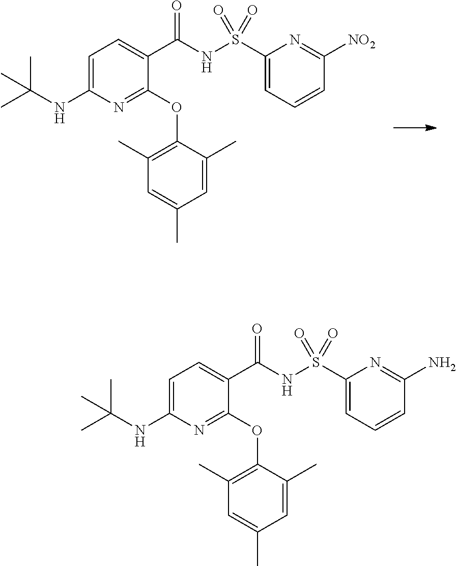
C1=C(NC(C)(C)C)N=C(OC2=C(C)C=C(C)C=C2C)C(C(NS(C2=CC=CC([NO2])=N2)(=O)=O)=O)=C1.C1=C(NC(C)(C)C)N=C(OC2=C(C)C=C(C)C=C2C)C(C(NS(C2=CC=CC(N)=N2)(=O)=O)=O)=C1
